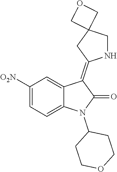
C1([O2N])=CC=C2C(=C1)C(=C1NCC3(C1)COC3)C(=O)N2C1CCOCC1
